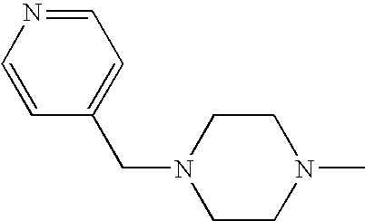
C1=CC(CN2CCN(C)CC2)=CC=N1
